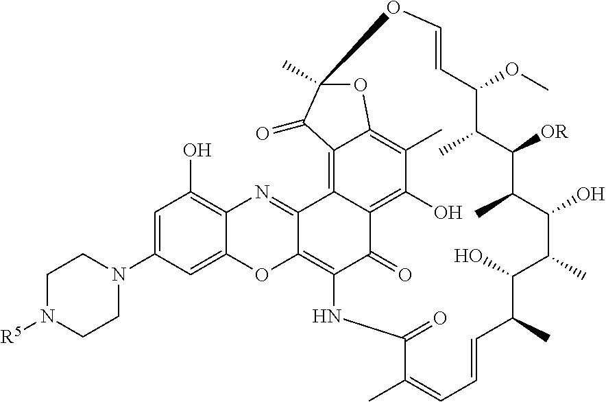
C1([OR])C(C)C(OC)C=COC2(C)OC3=C(C)C(O)=C4C(=O)C(=C5C(=NC6=C(O)C=C(N7CCN([R5])CC7)C=C6O5)C4=C3C2=O)NC(=O)C(C)=CC=CC(C)C(O)C(C)C(O)C1C
